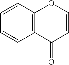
C1=CC2=C(C=C1)C(=O)C=CO2
